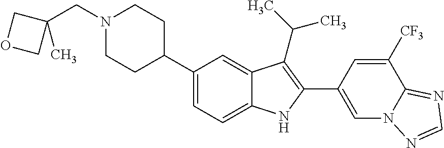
C(N1CCC(C2=CC=C3C(=C2)C(C(C)C)=C(C2=CN4C(=NC=N4)C([CF3])=C2)N3)CC1)C1(C)COC1
